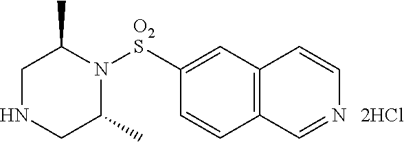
C1([O2S]N2C(C)CNCC2C)=CC2=C(C=C1)C=NC=C2.[2HCl]
